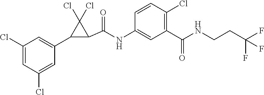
C1(Cl)=CC(Cl)=CC(C2C(C(=O)NC3=CC(C(=O)NCCC(F)(F)F)=C(Cl)C=C3)C2(Cl)Cl)=C1
